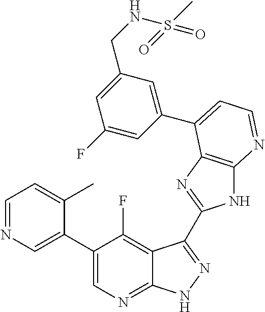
C1=NC=C(C2=CN=C3C(=C2F)C(C2=NC4=C(N2)N=CC=C4C2=CC(CNS(C)(=O)=O)=CC(F)=C2)=NN3)C(C)=C1
